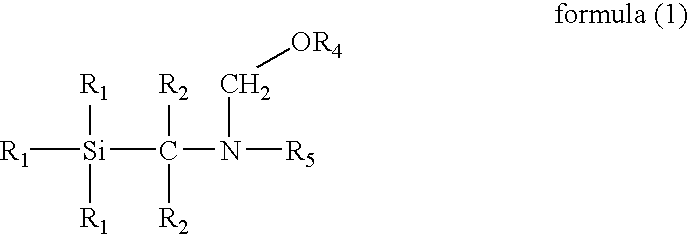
[R1][Si](C(N([R5])C[OR4])([R2])[R2])([R1])[R1]
